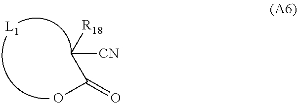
OC(=O)C([R18])[CN]
